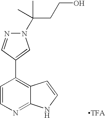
N1(C(CCO)(C)C)N=CC(C2=C3C(=NC=C2)NC=C3)=C1.[TFA]
